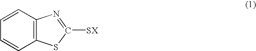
C1=CC2=C(C=C1)SC([SX])=N2
